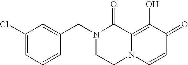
C1(Cl)=CC=CC(CN2CCN3C(=C(O)C(=O)C=C3)C2=O)=C1
